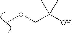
O(C)CC([OH])(C)C
